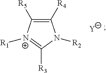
C1([R4])=C([R5])[N+]([R1])=C([R3])N1[R2].[Y]
